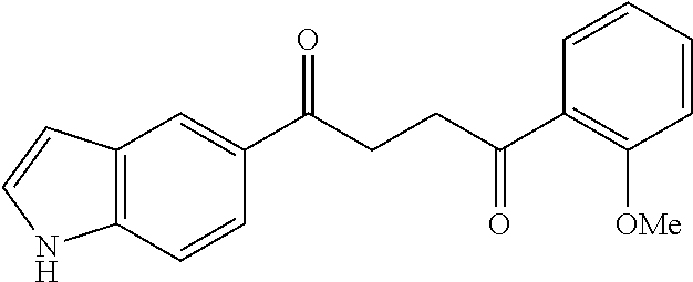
C12=C(C=CC(C(CCC(C3=C([OMe])C=CC=C3)=O)=O)=C1)NC=C2
